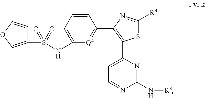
S(C1=COC=C1)(=O)(=O)NC1=CC=CC(C2=C(C3=CC=NC(N[R8])=N3)SC([R3])=N2)=[Q4]1
